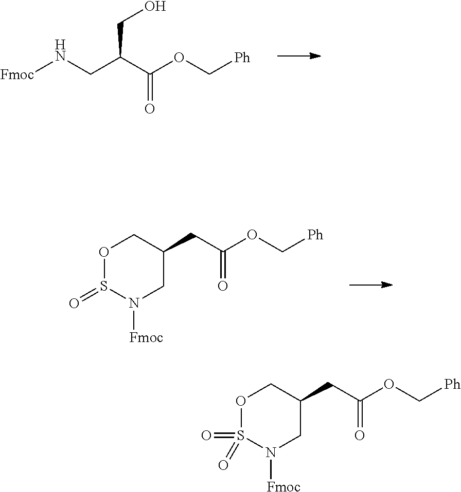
C1(CC(OC[Ph])=O)COS(=O)N([Fmoc])C1.[Fmoc]NCC(C(OC[Ph])=O)CO.C1(CC(OC[Ph])=O)COS(=O)(=O)N([Fmoc])C1
